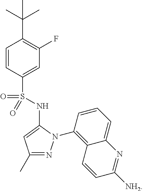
C1(S(=O)(NC2=CC(C)=NN2C2=C3C(=CC=C2)N=C([NH2])C=C3)=O)=CC(F)=C(C(C)(C)C)C=C1
